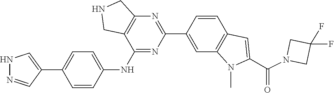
C1(F)(F)CN(C(C2=CC3=C(C=C(C4=NC5=C(C(NC6=CC=C(C7=CNN=C7)C=C6)=N4)CNC5)C=C3)N2C)=O)C1
